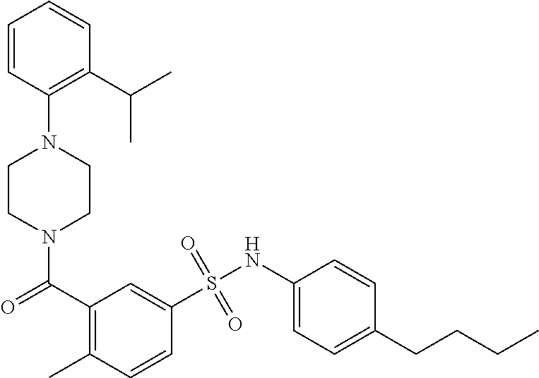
N1(C(C2=C(C)C=CC(S(NC3=CC=C(CCCC)C=C3)(=O)=O)=C2)=O)CCN(C2=C(C(C)C)C=CC=C2)CC1
